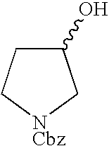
C1(O)CC[NCbz]C1
